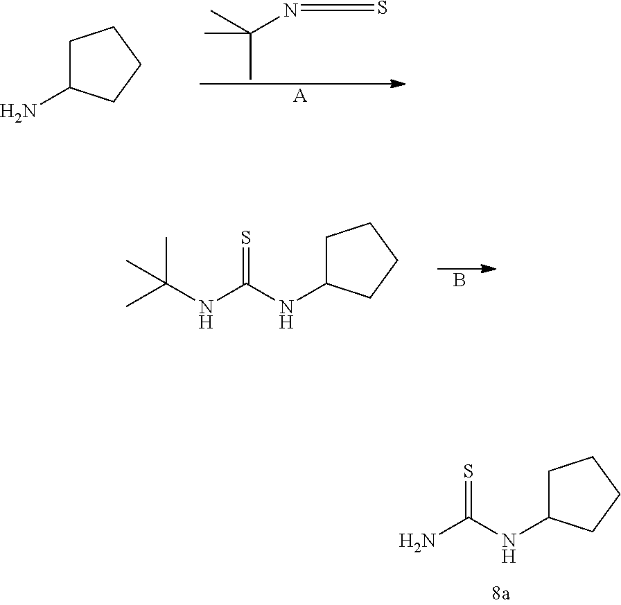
CC(C)(N=C=S)C.[A].C1C(N)CCC1.C1C(NC(NC(C)(C)C)=S)CCC1.B.C1C(NC(N)=S)CCC1
